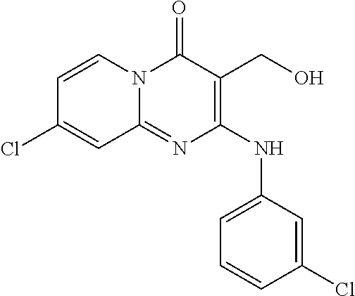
C1=CC(Cl)=CC2=NC(NC3=CC=CC(Cl)=C3)=C(CO)C(=O)N12
